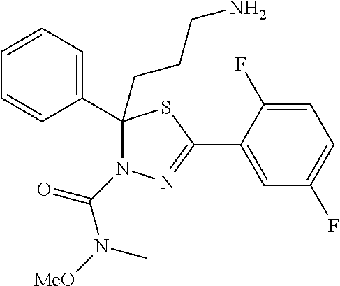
C1=C(F)C(C2=NN(C(N([MeO])C)=O)C(C3=CC=CC=C3)(CCCN)S2)=CC(F)=C1
